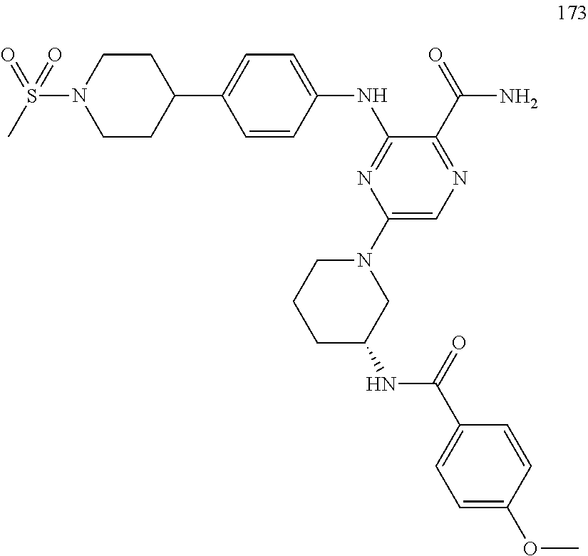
C1=CC(NC2=NC(N3CCCC(NC(C4=CC=C(OC)C=C4)=O)C3)=CN=C2C(=O)N)=CC=C1C1CCN(S(C)(=O)=O)CC1
